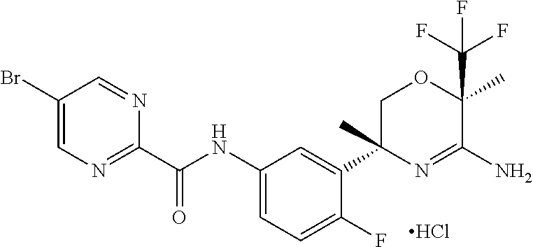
C1(C(=O)NC2=CC=C(F)C(C3(C)N=C(N)C(C(F)(F)F)(C)OC3)=C2)=NC=C(Br)C=N1.Cl
